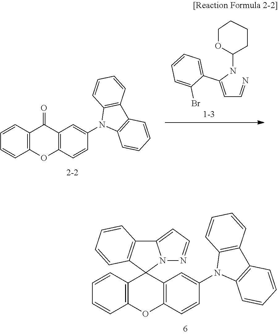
C12=C(OC3=C(C1=O)C=C(N1C4=C(C5=C1C=CC=C5)C=CC=C4)C=C3)C=CC=C2.C(C=N)=C(NC1CCCCO1)C1=CC=CC=C1Br.C12=C(OC3=C(C14N1C(=CC=N1)C1=C4C=CC=C1)C=C(N1C4=C(C5=C1C=CC=C5)C=CC=C4)C=C3)C=CC=C2
